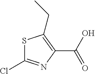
S1C(Cl)=NC(C(O)=O)=C1CC
